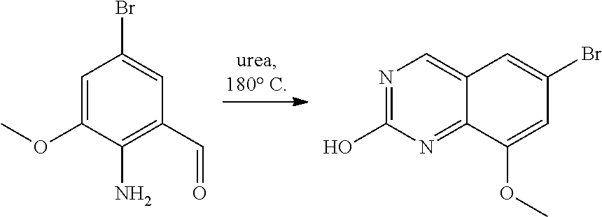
C1=C(OC)C(N)=C(C=O)C=C1Br.N1=C(O)N=C2C(=C1)C=C(Br)C=C2OC
